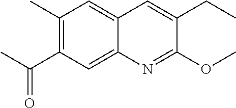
C1(C)=C(C(C)=O)C=C2C(=C1)C=C(CC)C(OC)=N2
